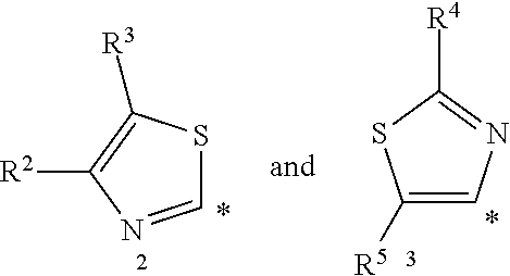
C1([R5])=CN=C([R4])S1.C1=NC([R2])=C([R3])S1
